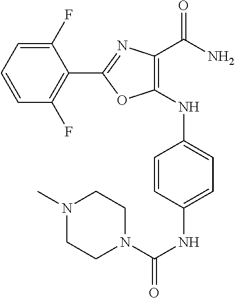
C1(NC2=CC=C(NC(N3CCN(C)CC3)=O)C=C2)=C(C(=O)N)N=C(C2=C(F)C=CC=C2F)O1
